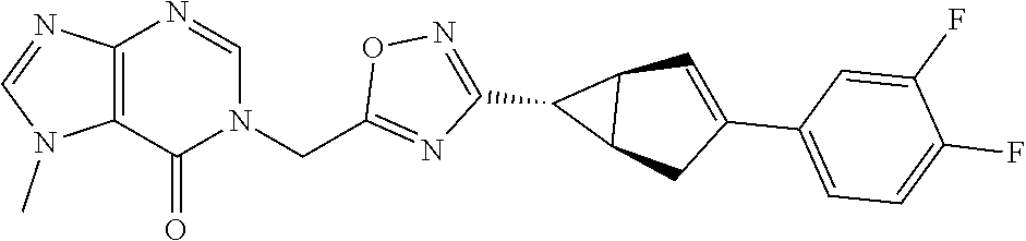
C12=C(C(=O)N(CC3=NC(C4C5C4C=C(C4=CC=C(F)C(F)=C4)C5)=NO3)C=N1)N(C)C=N2
